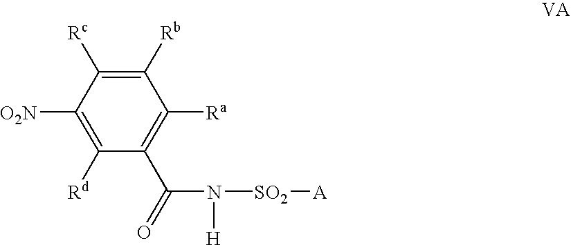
C1([Rd])=C([O2N])C([Rc])=C([Rb])C([Ra])=C1C(=O)N([SO2][A])[H]
